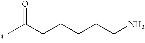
CC(CCCCCN)=O
